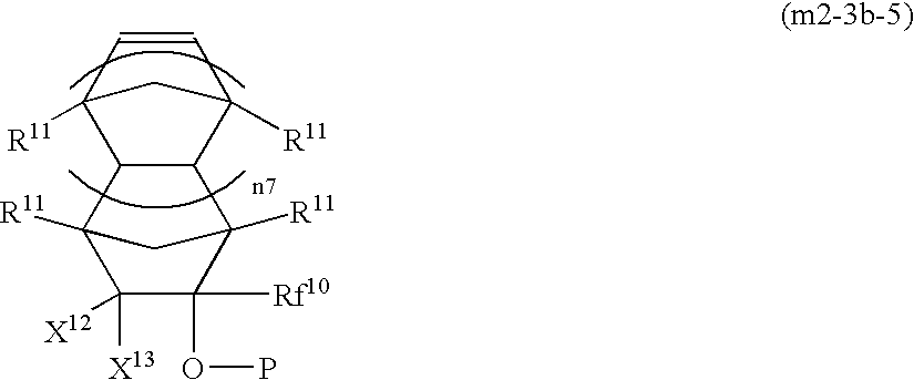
C12C(C3([R11])C=CC1([R11])C3)C1([R11])C([Rf10])(OP)C([X13])([X12])C2([R11])C1
